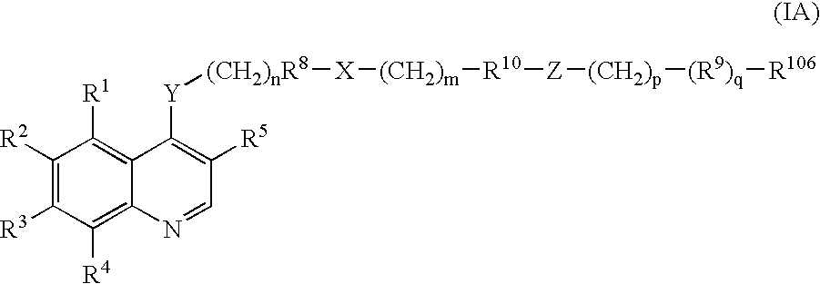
C1([R2])=C([R3])C([R4])=C2C(=C1[R1])C([Y][(CH2)nR8][X][(CH2)m][R10][Z][(CH2)p][(R9)q][R106])=C([R5])C=N2
